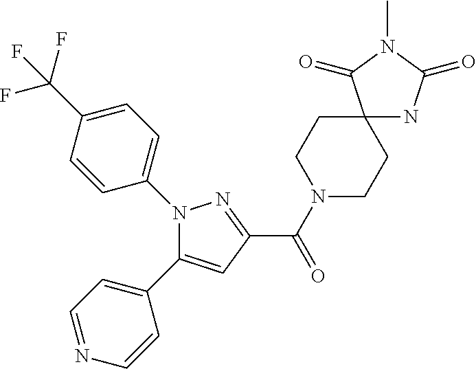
C1(C(N2CCC3(CC2)NC(=O)N(C)C3=O)=O)=NN(C2=CC=C(C(F)(F)F)C=C2)C(C2=CC=NC=C2)=C1
